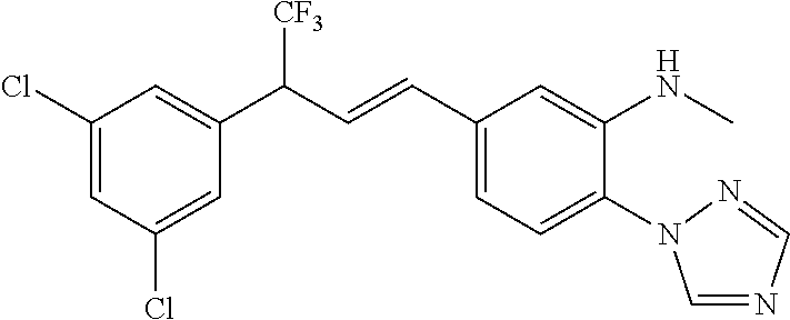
C1=C(Cl)C=C(Cl)C=C1C(C=CC1=CC=C(N2C=NC=N2)C(NC)=C1)[CF3]
